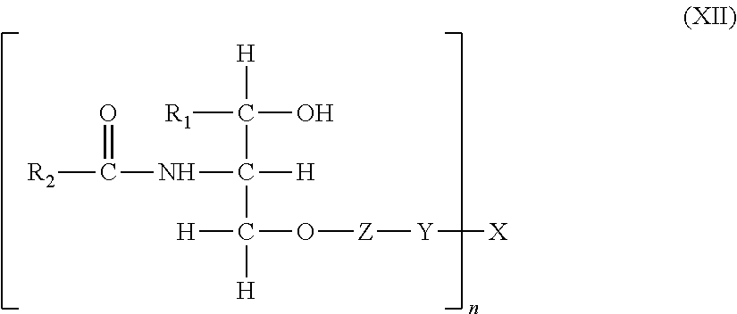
[R1]C([H])(O)C(NC(=O)[R2])([H])C([H])(O[Z][Y][X])[H]
